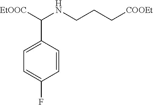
C1=CC(C([EtOOC])NCCC[COOEt])=CC=C1F
